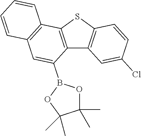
C12=C(SC3=C1C=C(Cl)C=C3)C1=C(C=C2B2OC(C)(C)C(C)(C)O2)C=CC=C1
